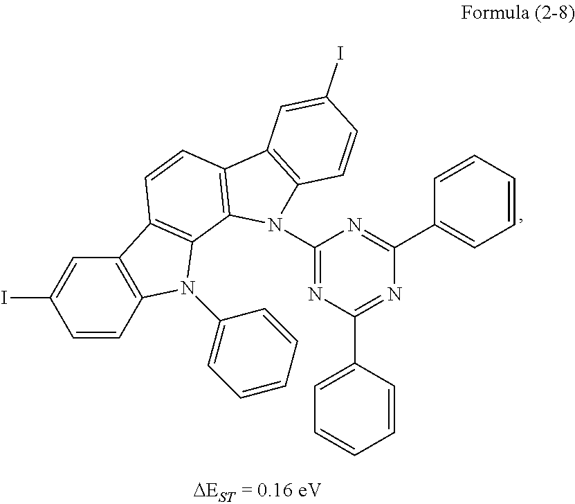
C1=CC(C2=NC(C3=CC=CC=C3)=NC(N3C4=C(C5=C3C3=C(C=C5)C5=C(N3C3=CC=CC=C3)C=CC(I)=C5)C=C(I)C=C4)=N2)=CC=C1
